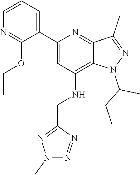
C(CC)(C)N1C2=C(NCC3=NN(C)N=N3)C=C(C3=CC=CN=C3OCC)N=C2C(C)=N1
